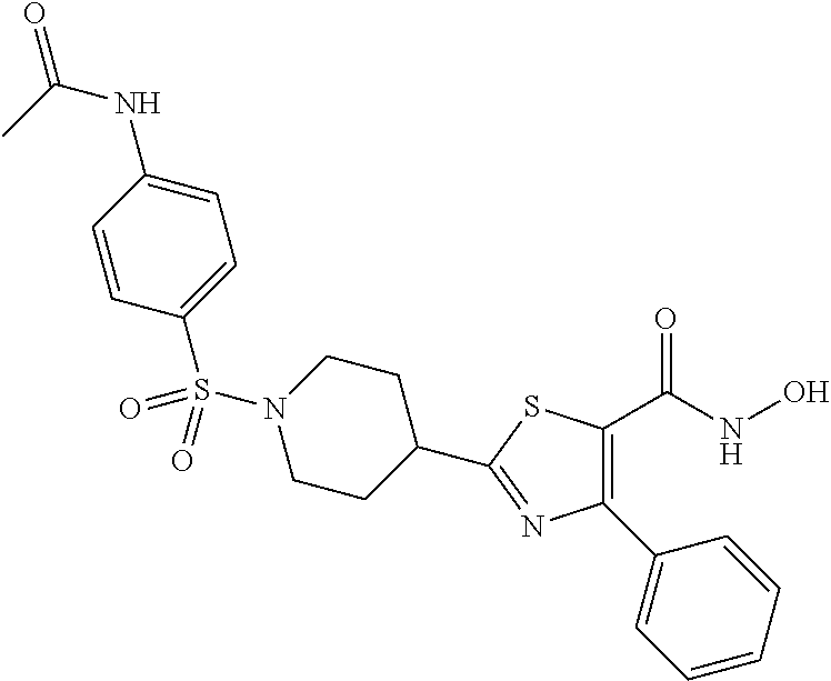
C1=C(NC(C)=O)C=CC(S(N2CCC(C3=NC(C4=CC=CC=C4)=C(C(NO)=O)S3)CC2)(=O)=O)=C1
